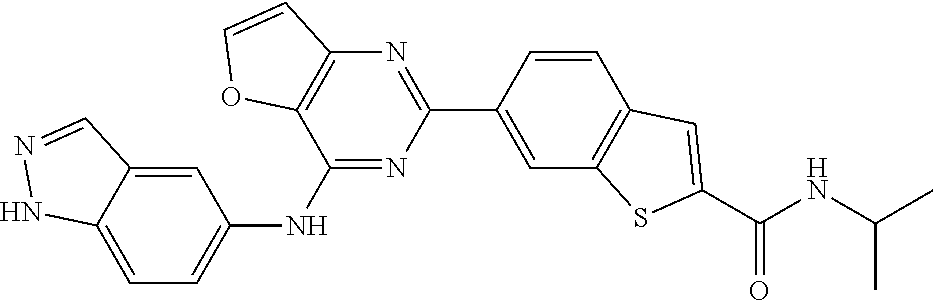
C12=C(N=C(C3=CC4=C(C=C3)C=C(C(NC(C)C)=O)S4)N=C1NC1=CC=C3C(=C1)C=NN3)C=CO2
